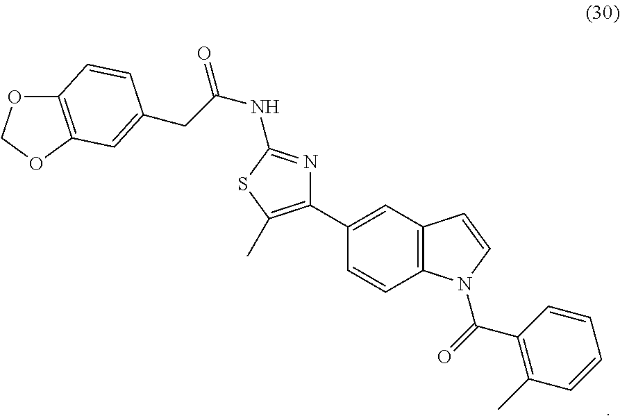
C1(C2=CC3=C(C=C2)N(C(=O)C2=C(C)C=CC=C2)C=C3)=C(C)SC(NC(CC2=CC3=C(OCO3)C=C2)=O)=N1
